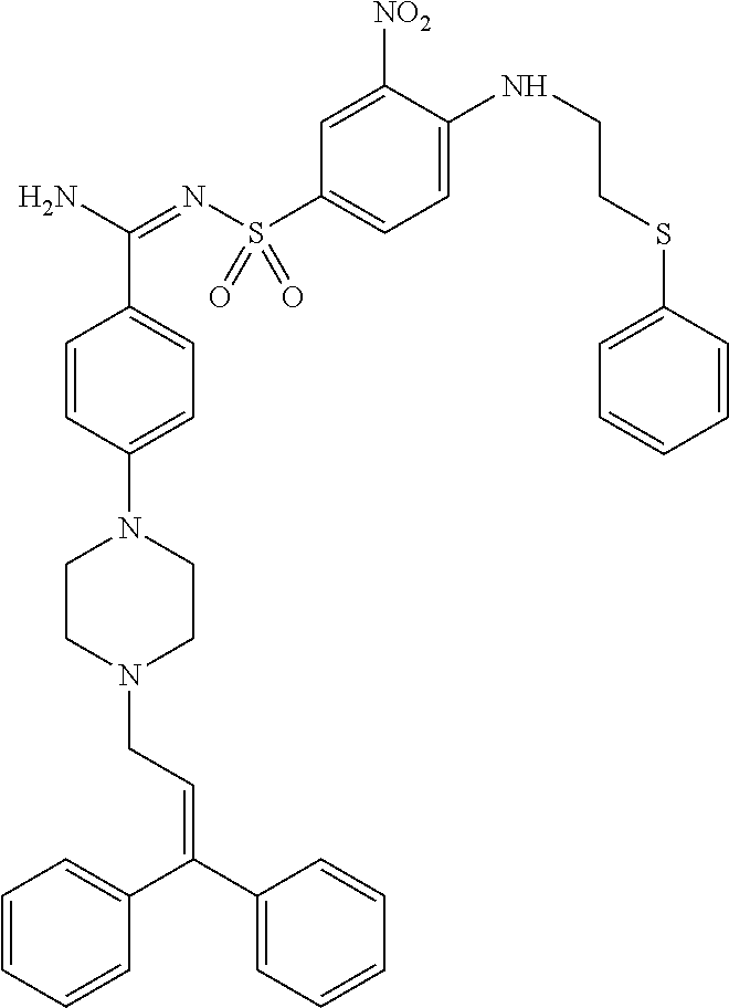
C1=CC(N2CCN(CC=C(C3=CC=CC=C3)C3=CC=CC=C3)CC2)=CC=C1C(N)=NS(C1=CC=C(NCCSC2=CC=CC=C2)C([NO2])=C1)(=O)=O
